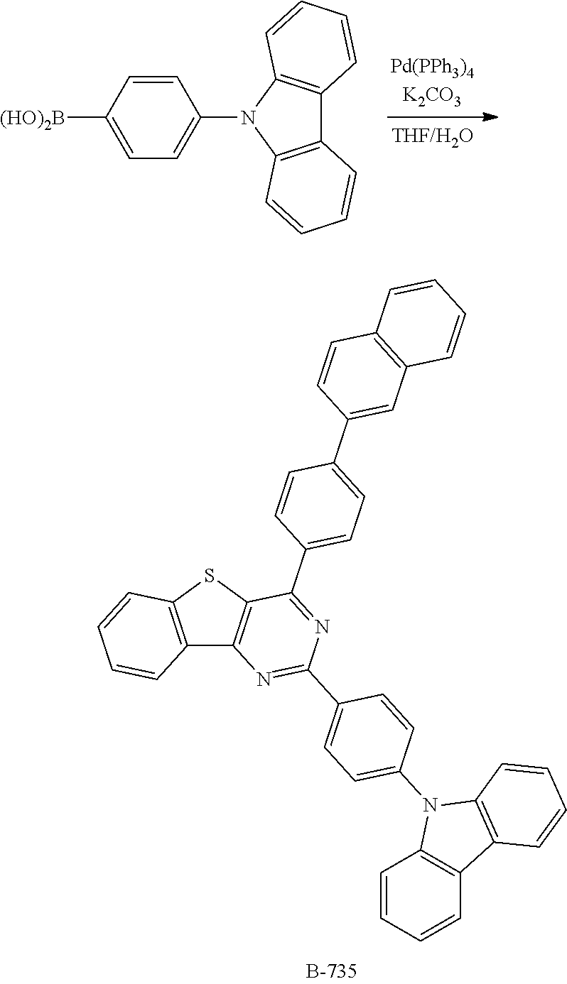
C1=CC([(HO)2B])=CC=C1N1C2=C(C3=C1C=CC=C3)C=CC=C2.C12=C(SC3=C1C=CC=C3)C(C1=CC=C(C3=CC4=C(C=C3)C=CC=C4)C=C1)=NC(C1=CC=C(N3C4=C(C5=C3C=CC=C5)C=CC=C4)C=C1)=N2
